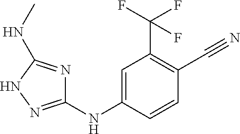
C1=C(NC2=NNC(NC)=N2)C=CC(C#N)=C1C(F)(F)F
